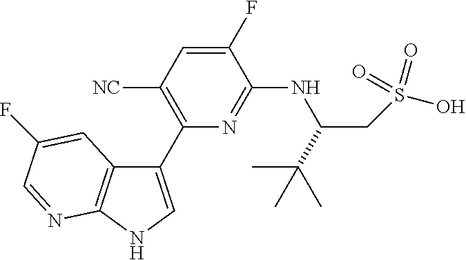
C1(C2=C([NC])C=C(F)C(NC(C(C)(C)C)CS(O)(=O)=O)=N2)=CNC2=C1C=C(F)C=N2
